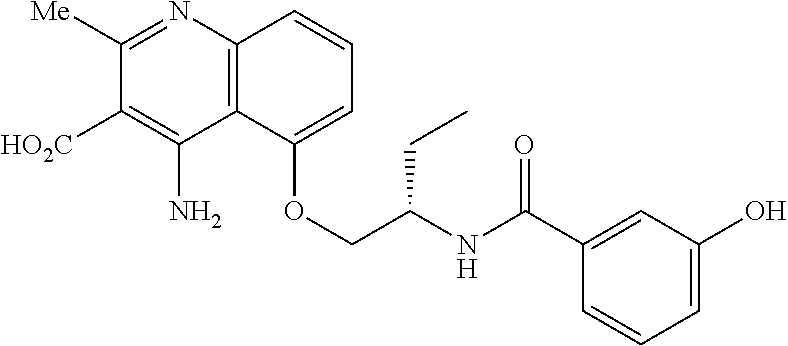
C12=C(N=C([Me])C([HO2C])=C1N)C=CC=C2OCC(NC(C1=CC(O)=CC=C1)=O)CC
